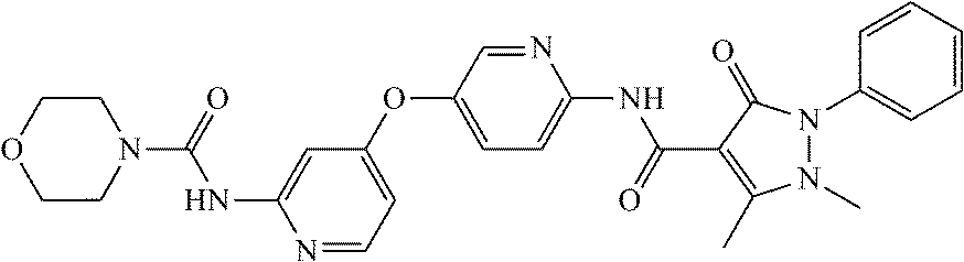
N1=CC=C(OC2=CC=C(NC(C3=C(C)N(C)N(C4=CC=CC=C4)C3=O)=O)N=C2)C=C1NC(=O)N1CCOCC1
